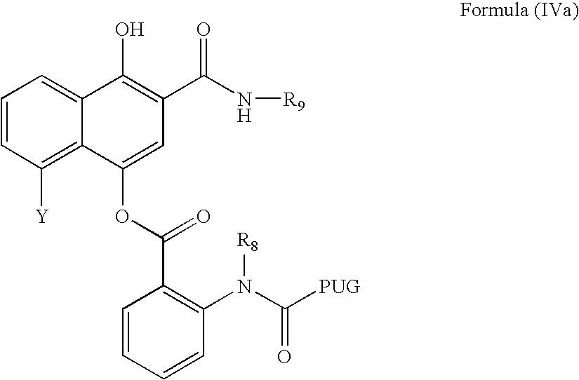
C1=CC=CC(N(C([PUG])=O)[R8])=C1C(OC1=CC(C(N[R9])=O)=C(O)C2=CC=CC([Y])=C12)=O
